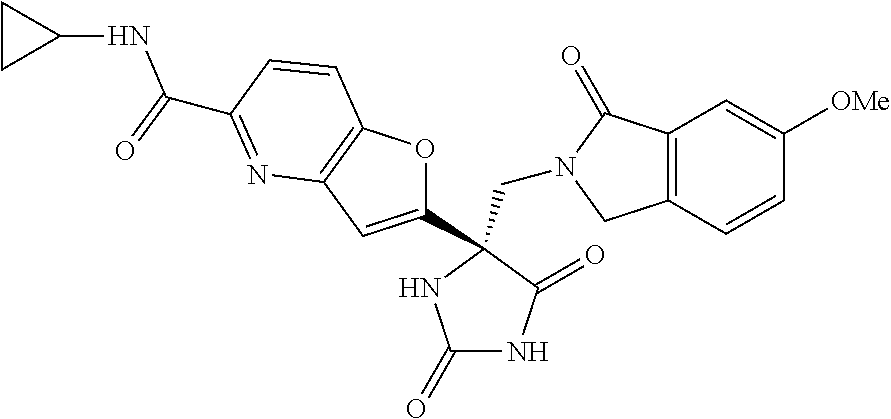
C(N1CC2=C(C1=O)C=C([OMe])C=C2)C1(C2=CC3=C(O2)C=CC(C(NC2CC2)=O)=N3)C(=O)NC(=O)N1
